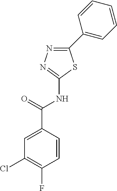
C1(C2=CC=CC=C2)=NN=C(NC(C2=CC(Cl)=C(F)C=C2)=O)S1
